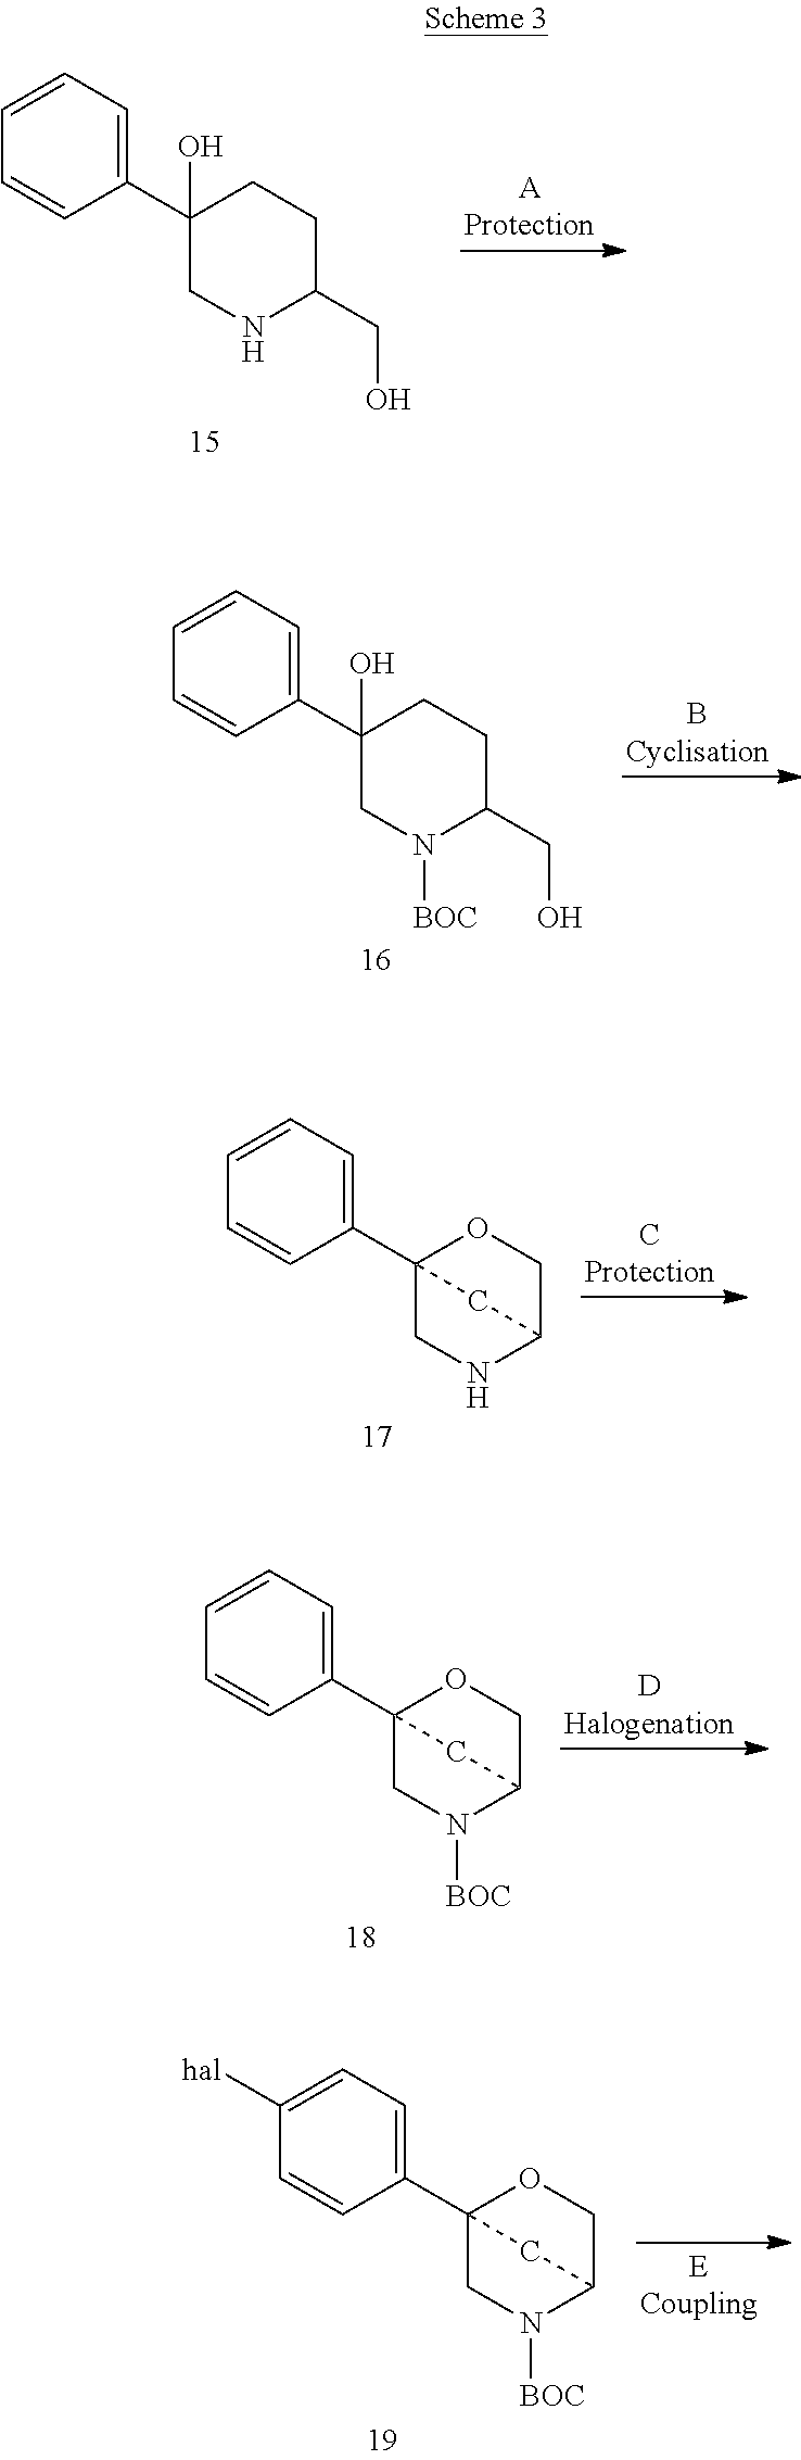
C1=CC=CC(C2(O)CNC(CO)CC2)=C1.C1=CC=CC(C2(O)CN([BOC])C(CO)CC2)=C1.C1=CC=CC(C23CNC(CO2)C3)=C1.C1=CC=CC(C23CN([BOC])C(CO2)C3)=C1.C1=C([hal])C=CC(C23CN([BOC])C(CO2)C3)=C1
